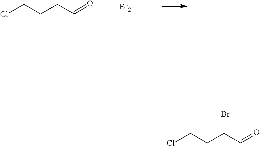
ClCCCC=O.[Br2].ClCCC(C=O)Br
